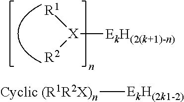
[X]([EkH(2(k+1)-n)])([R1])[R2].[Cyclic (R1R2X)n][EkH(2k1-2)]
